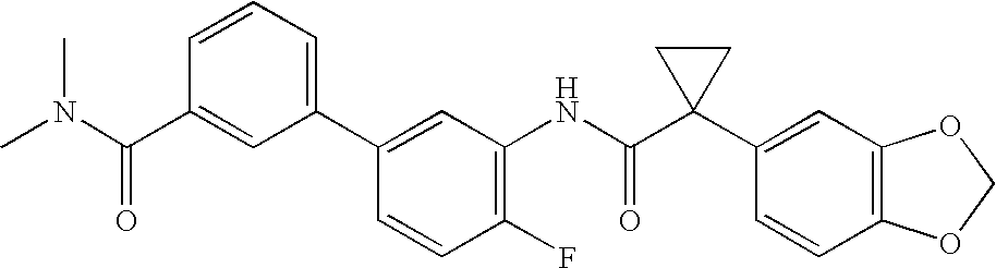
C1(C2=CC(NC(C3(C4=CC5=C(C=C4)OCO5)CC3)=O)=C(F)C=C2)=CC=CC(C(N(C)C)=O)=C1
